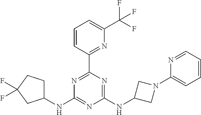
C1(C2=NC(C(F)(F)F)=CC=C2)=NC(NC2CCC(F)(F)C2)=NC(NC2CN(C3=CC=CC=N3)C2)=N1
